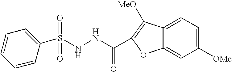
N(NC(=O)C1=C([MeO])C2=CC=C([OMe])C=C2O1)S(=O)(C1=CC=CC=C1)=O
